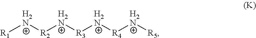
[R2]([H2N][R3][H2N][R4][H2N][R5])[H2N][R1]
